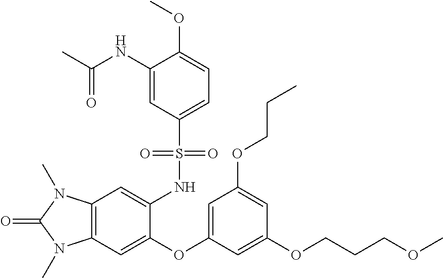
C12=C(C=C(OC3=CC(OCCC)=CC(OCCCOC)=C3)C(NS(C3=CC=C(OC)C(NC(C)=O)=C3)(=O)=O)=C1)N(C)C(=O)N2C
